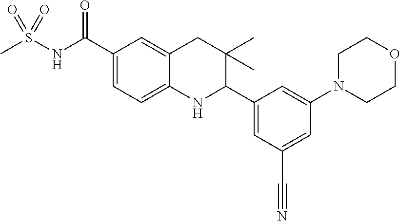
C1(C(NS(C)(=O)=O)=O)=CC=C2C(=C1)CC(C)(C)C(C1=CC(C#N)=CC(N3CCOCC3)=C1)N2
